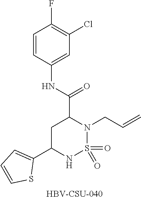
O=S1(=O)N(CC=C)C(C(NC2=CC(Cl)=C(F)C=C2)=O)CC(C2=CC=CS2)N1.[HBV-CSU-040]
